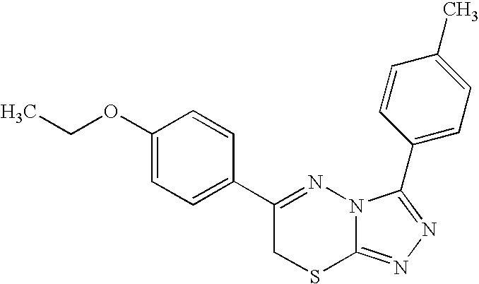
C(OC1=CC=C(C2=NN3C(=NN=C3C3=CC=C(C)C=C3)SC2)C=C1)C
